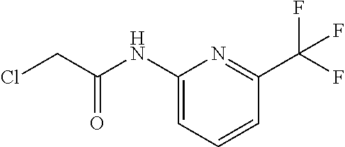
C1(NC(CCl)=O)=CC=CC(C(F)(F)F)=N1
